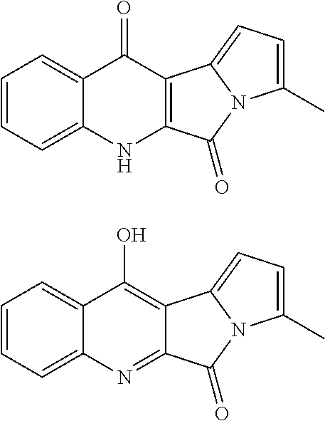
C1=CC=C2C(=C1)C(=O)C1=C(N2)C(=O)N2C1=CC=C2C.C1=CC=C2C(=C1)C(O)=C1C(=N2)C(=O)N2C1=CC=C2C
